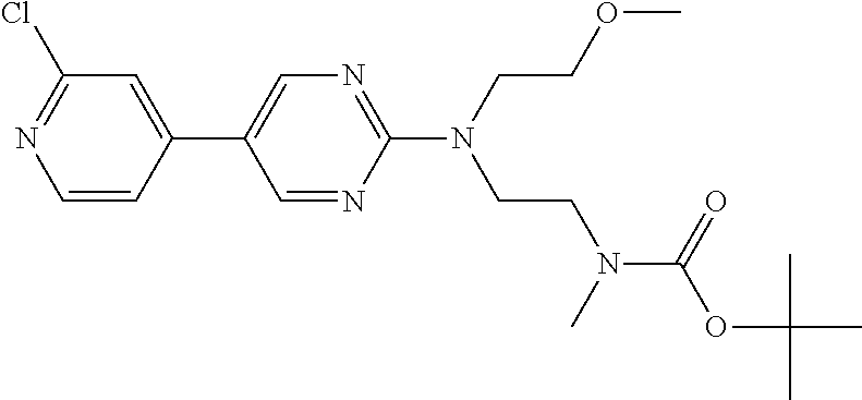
C1(Cl)=NC=CC(C2=CN=C(N(CCN(C(OC(C)(C)C)=O)C)CCOC)N=C2)=C1
